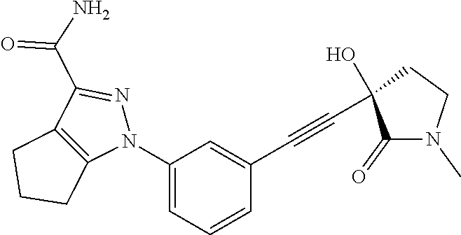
C1(N2C3=C(C(C(N)=O)=N2)CCC3)=CC=CC(C#CC2(O)C(=O)N(C)CC2)=C1
